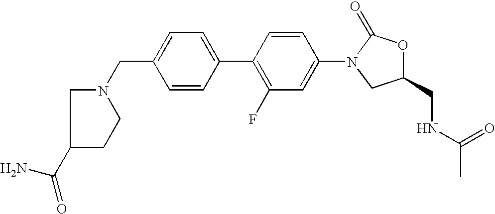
C1(CN2CC(C(=O)N)CC2)=CC=C(C2=C(F)C=C(N3CC(CNC(C)=O)OC3=O)C=C2)C=C1
